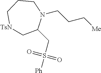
C(CC[Me])N1CCC[TsN]CC1CS([Ph])(=O)=O
